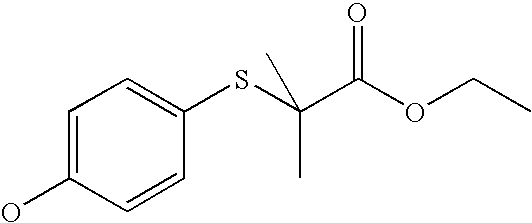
C1=C(O)C=CC(SC(C(OCC)=O)(C)C)=C1
